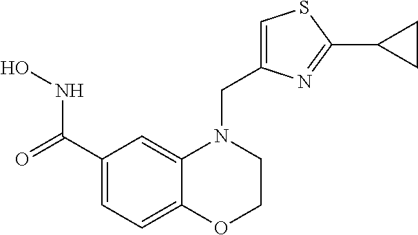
C1(C(=O)NO)=CC=C2C(=C1)N(CC1=CSC(C3CC3)=N1)CCO2
